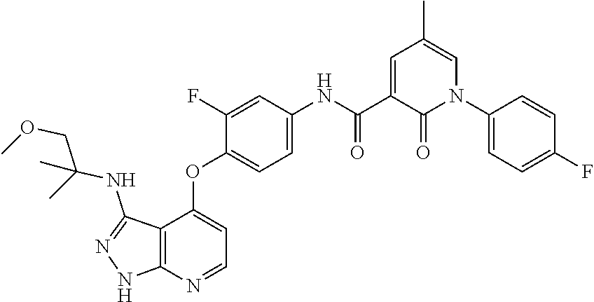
C1=C(C(=O)NC2=CC=C(OC3=CC=NC4=C3C(NC(COC)(C)C)=NN4)C(F)=C2)C(=O)N(C2=CC=C(F)C=C2)C=C1C
